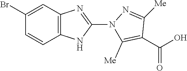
C1(Br)=CC2=C(C=C1)NC(N1C([Me])=C(C(O)=O)C([Me])=N1)=N2
